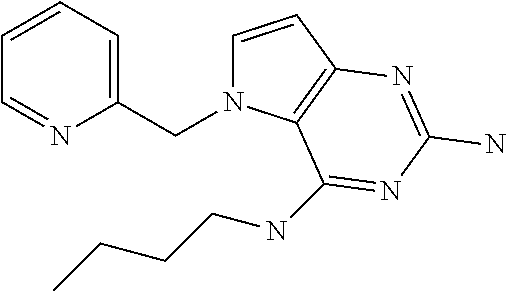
C1=CC2=C(N1CC1=CC=CC=N1)C(NCCCC)=NC(N)=N2
